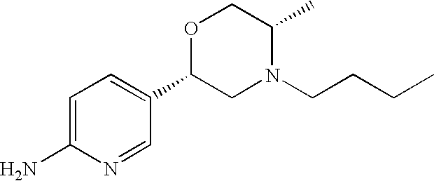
C1=C(N)N=CC(C2CN(CCCC)C(C)CO2)=C1
